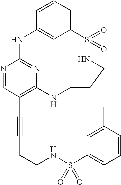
C1=CC=C2C=C1NC1=NC(=C(C#CCCNS(C3=CC=CC(C)=C3)(=O)=O)C=N1)NCCCNS2(=O)=O
